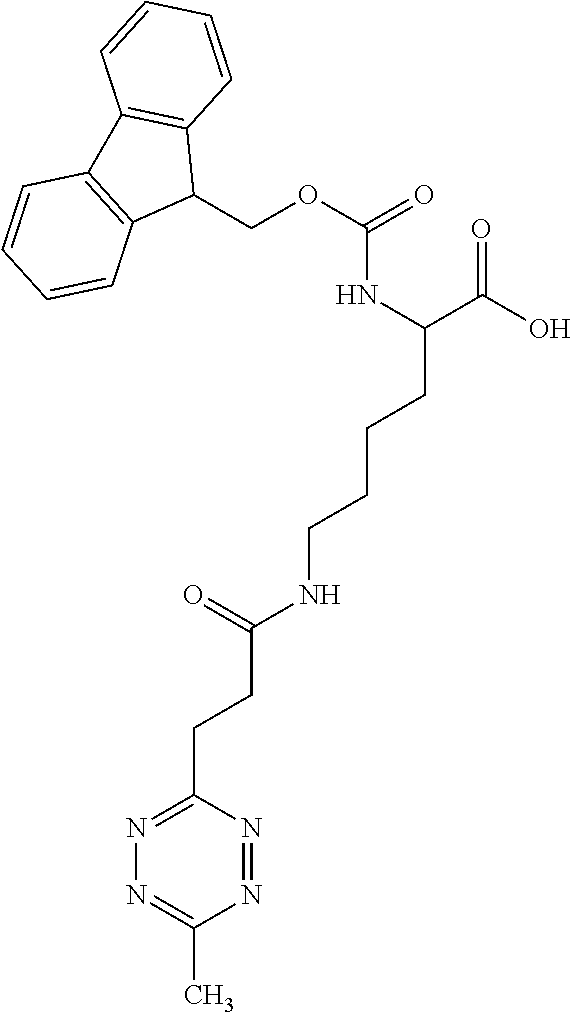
N1=NC(CCC(NCCCCC(C(O)=O)NC(OCC2C3=C(C4=C2C=CC=C4)C=CC=C3)=O)=O)=NN=C1C
